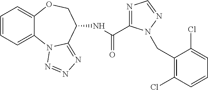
C1=CC=C2C(=C1)OCC(NC(=O)C1=NC=NN1CC1=C(Cl)C=CC=C1Cl)C1=NN=NN21
